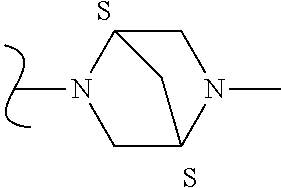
C12CN(C)C(CN1C)C2.S.S
